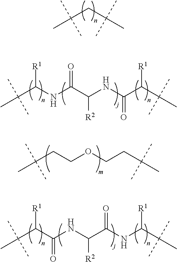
C(CC(C)(C)C)(C)(C)C.[R1]C(NC(C(NC(C(C(C)(C)C)[R1])=O)[R2])=O)C(C)(C)C.C(CCOCCC(C)(C)C)(C)(C)C.[R1]C(C(=O)NC([R2])C(NC(C(C)(C)C)[R1])=O)C(C)(C)C
